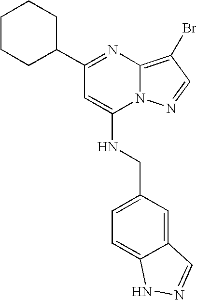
C1CCC(C2=NC3=C(Br)C=NN3C(NCC3=CC=C4C(=C3)C=NN4)=C2)CC1
